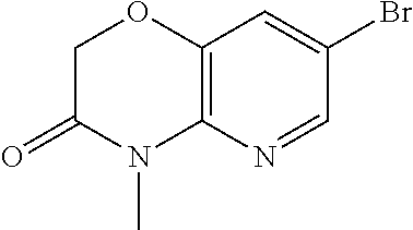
BrC1=CC2=C(N=C1)N(C)C(=O)CO2
